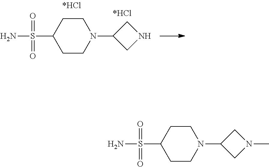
O=S(=O)(C1CCN(C2CNC2)CC1)N.O=S(=O)(C1CCN(C2CN(C)C2)CC1)N
